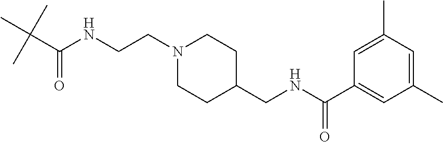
C(NCCN1CCC(CNC(C2=CC(C)=CC(C)=C2)=O)CC1)(C(C)(C)C)=O
